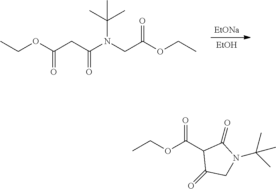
[EtONa].[EtOH].CCOC(CN(C(C)(C)C)C(CC(OCC)=O)=O)=O.C1(C(OCC)=O)C(=O)CN(C(C)(C)C)C1=O
